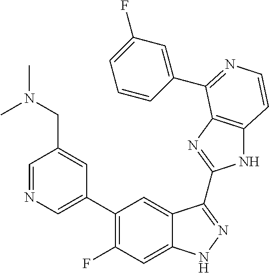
C1=C(C2=C(F)C=C3C(=C2)C(C2=NC4=C(N2)C=CN=C4C2=CC(F)=CC=C2)=NN3)C=C(CN(C)C)C=N1
